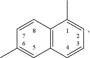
C12=C(C=CC=C1C)C=C(C)C=C2
